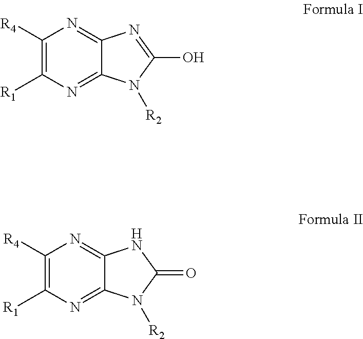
C1([R4])=C([R1])N=C2C(=N1)N=C(O)N2[R2].C1([R4])=C([R1])N=C2C(=N1)NC(=O)N2[R2]
